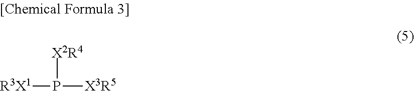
[R3X1]P([X3R5])[X2R4]
